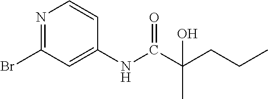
N1=C(Br)C=C(NC(C(CCC)(C)O)=O)C=C1
